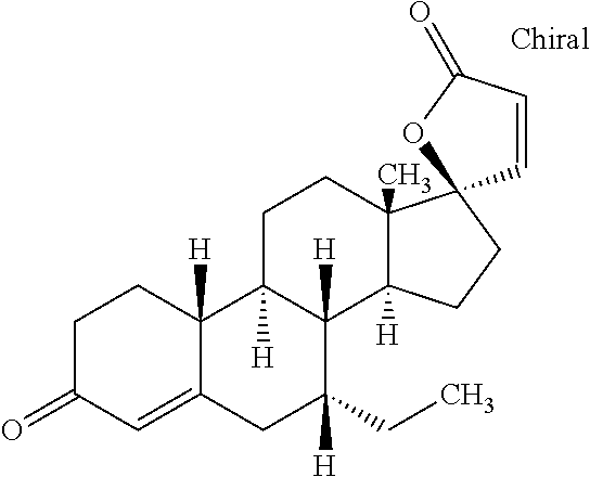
C1C(=O)C=C2C([H])(C1)C1([H])C([H])(C(CC)([H])C2)C2([H])C(C)(CC1)C1(CC2)C=CC(=O)O1
